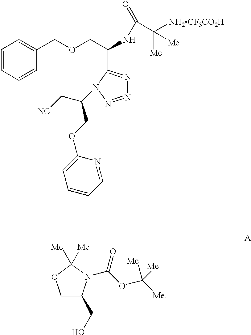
C1=CC=CC(COCC(NC(=O)C([NH2CF3CO2H])([Me])[Me])C2=NN=NN2C(C[NC])COC2=CC=CC=N2)=C1.C1(CO)N(C(OC([Me])([Me])[Me])=O)C([Me])([Me])OC1
